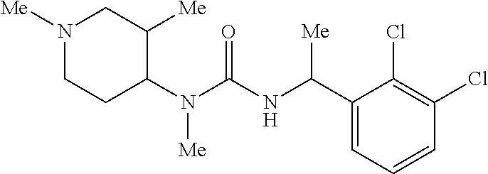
N1([Me])CCC(N(C(NC(C2=CC=CC(Cl)=C2Cl)[Me])=O)[Me])C([Me])C1
